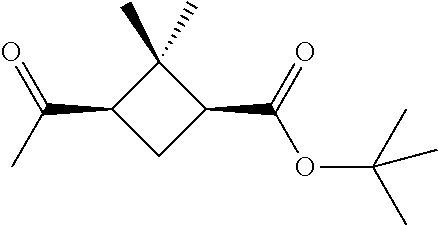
C1(C)(C)C(C(C)=O)CC1C(=O)OC(C)(C)C
